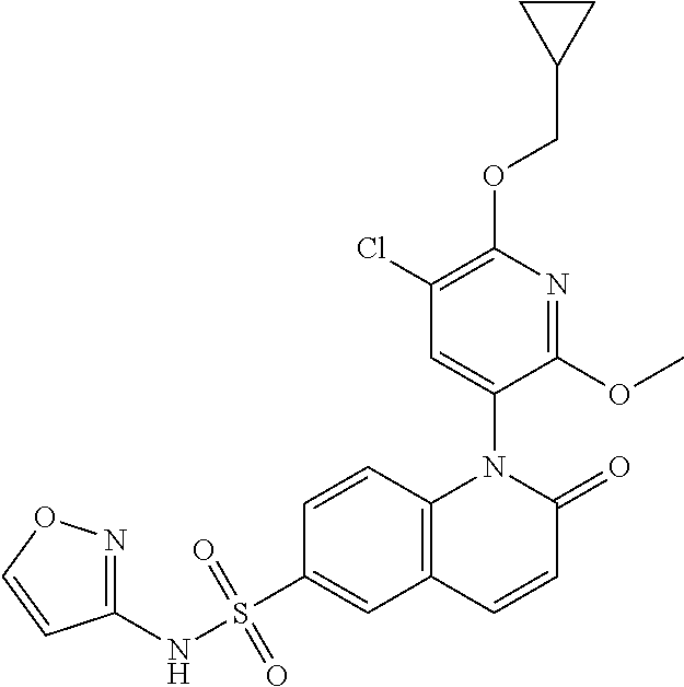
N1=C(OC)C(N2C3=C(C=C(S(NC4=NOC=C4)(=O)=O)C=C3)C=CC2=O)=CC(Cl)=C1OCC1CC1
